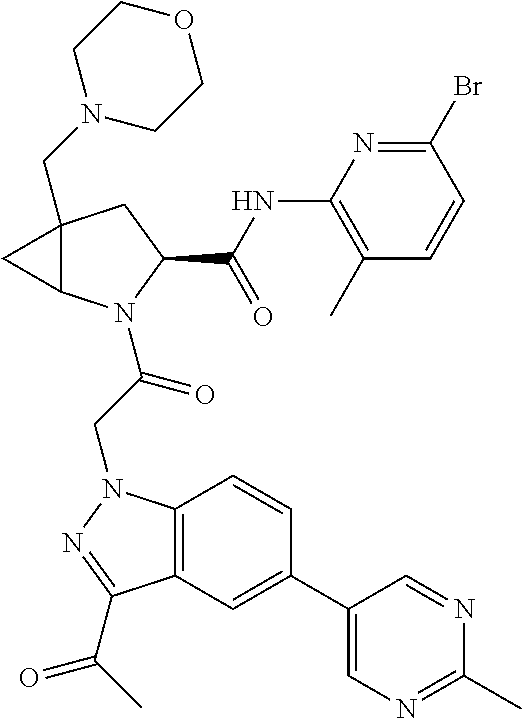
C12(CN3CCOCC3)C(N(C(CN3C4=C(C(C(C)=O)=N3)C=C(C3=CN=C(C)N=C3)C=C4)=O)C(C(NC3=C(C)C=CC(Br)=N3)=O)C1)C2
